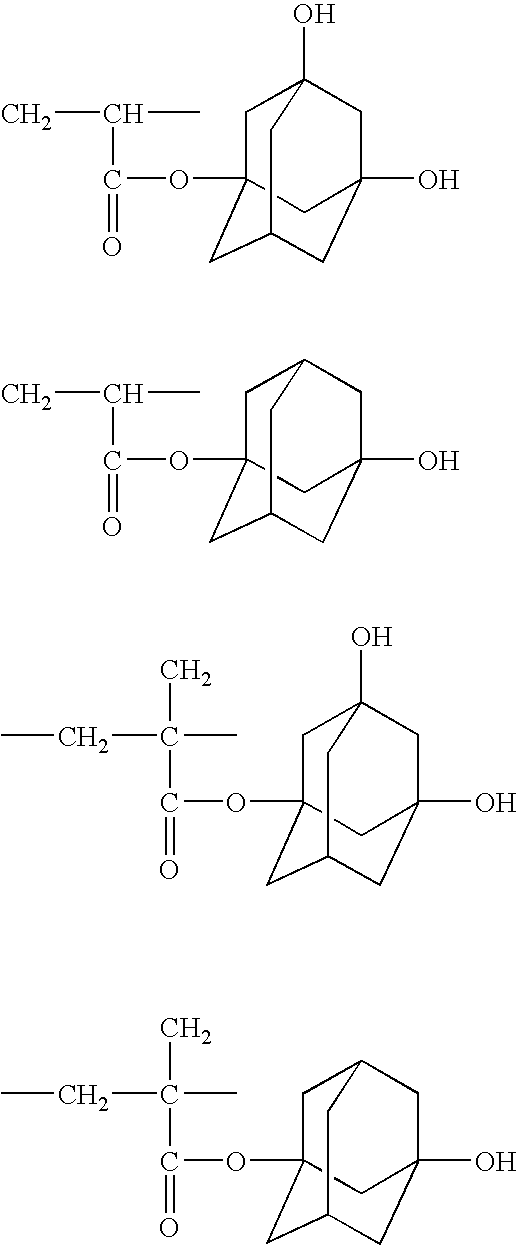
C1C2(OC(C(C)C)=O)CC3CC(O)(CC1(O)C3)C2.C1C2(OC(C(C)C)=O)CC3CC(O)(CC1C3)C2.C1C2(OC(C(CC)(C)C)=O)CC3CC(O)(CC1(O)C3)C2.C1C2(OC(C(CC)(C)C)=O)CC3CC(O)(CC1C3)C2
